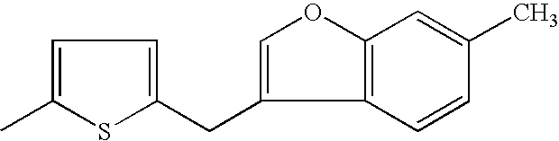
C1=C(C)SC(CC2=COC3=C2C=CC(C)=C3)=C1
